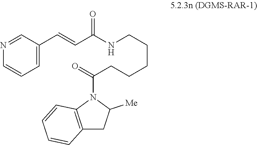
N1=CC(C=CC(NCCCCCC(N2C([Me])CC3=C2C=CC=C3)=O)=O)=CC=C1
